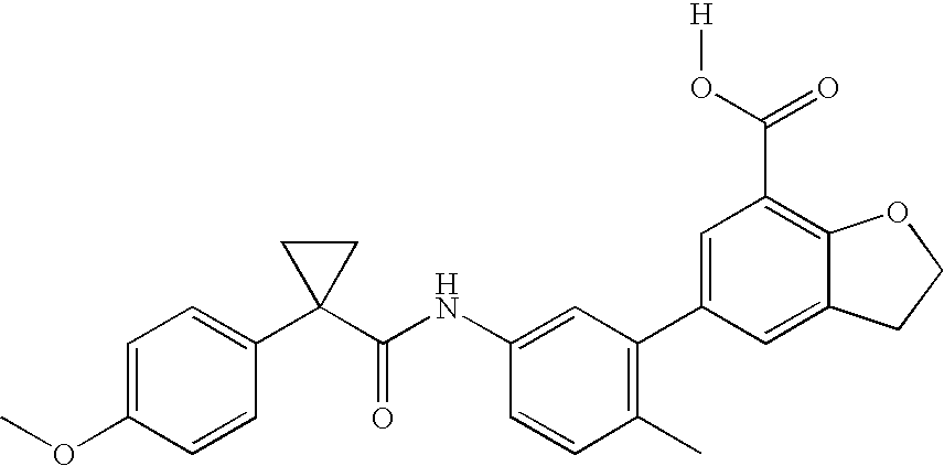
C1=CC(C)=C(C2=CC(C(O[H])=O)=C3C(=C2)CCO3)C=C1NC(C1(C2=CC=C(OC)C=C2)CC1)=O
